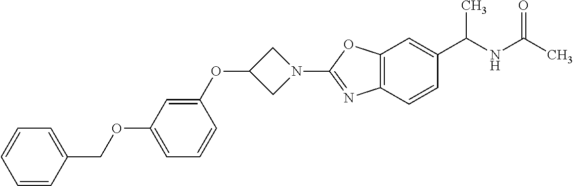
C1=C(OCC2=CC=CC=C2)C=C(OC2CN(C3=NC4=C(O3)C=C(C(NC(C)=O)C)C=C4)C2)C=C1
